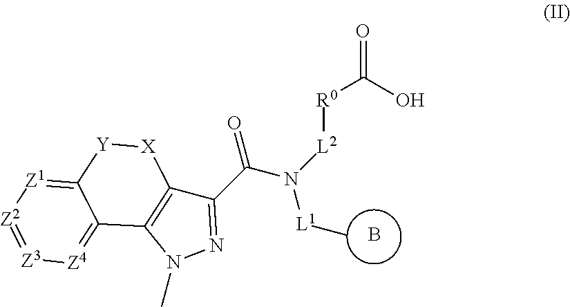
N1(C)N=C(C(=O)N([L2][R0]C(O)=O)[L1]C)C2=C1C1=[Z4][Z3]=[Z2][Z1]=C1[Y][X]2.B
